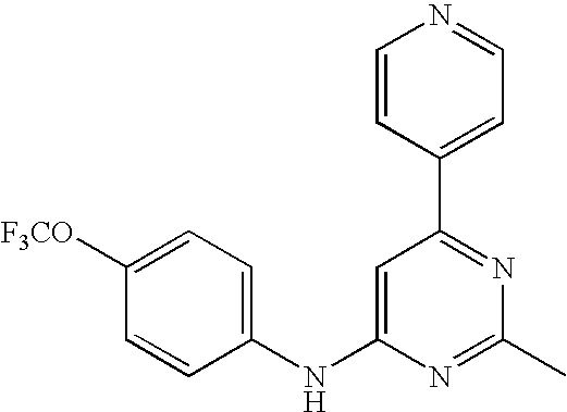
C1(NC2=CC(C3=CC=NC=C3)=NC(C)=N2)=CC=C([F3CO])C=C1
